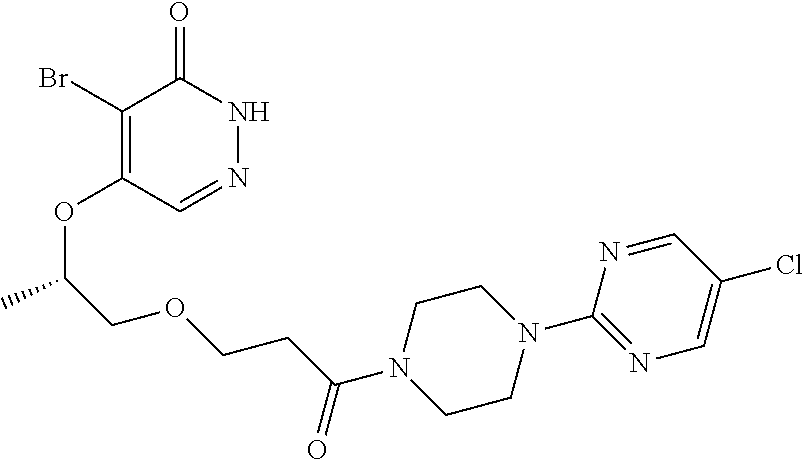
C1(Br)=C(OC(COCCC(N2CCN(C3=NC=C(Cl)C=N3)CC2)=O)C)C=NNC1=O
